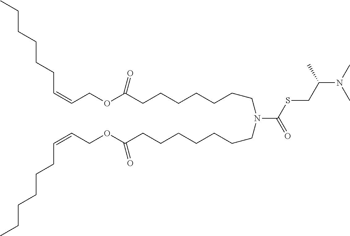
C(CC)CCCC=CCOC(CCCCCCCN(CCCCCCCC(OCC=CCCCCCC)=O)C(=O)SCC(N(C)C)C)=O
